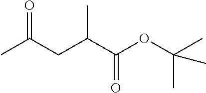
O=C(CC(C(OC(C)(C)C)=O)C)C
